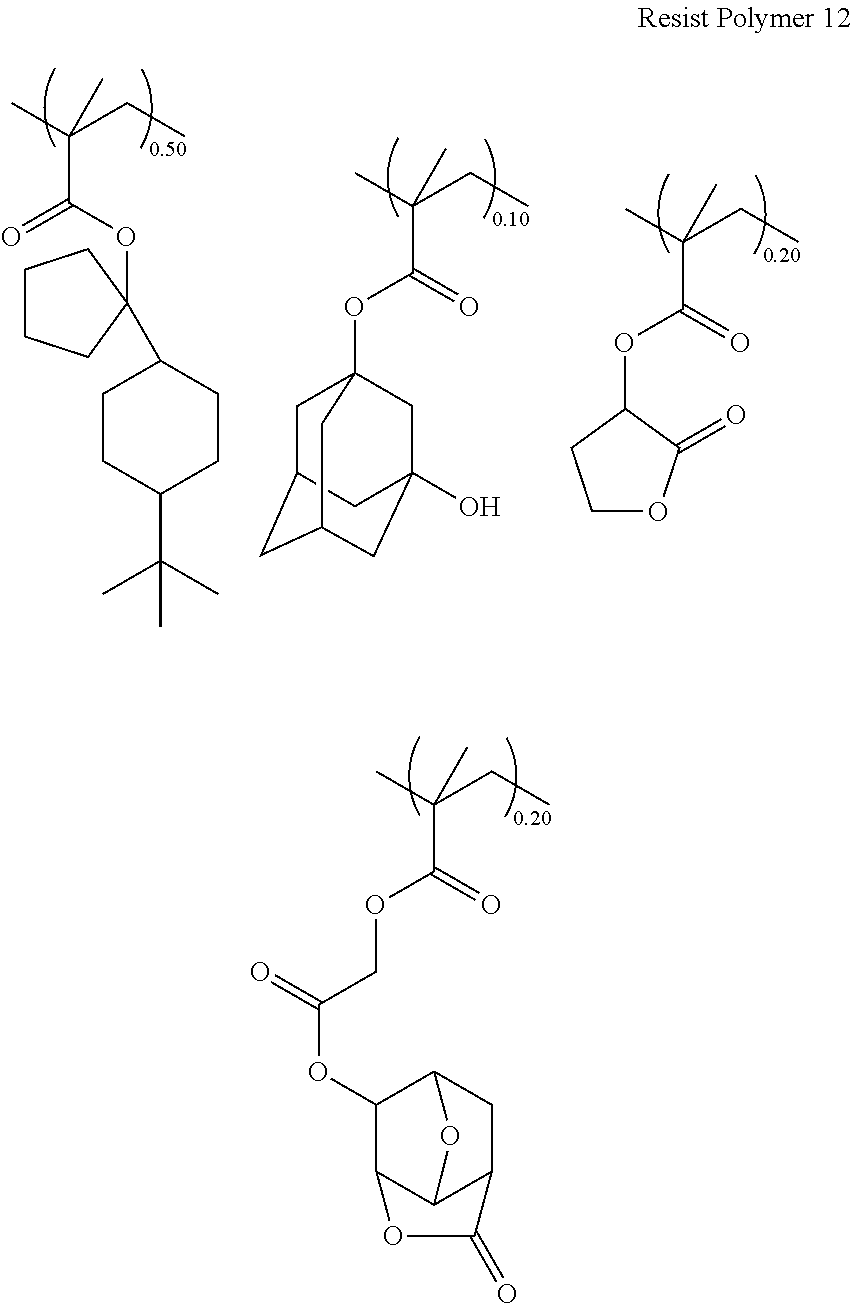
CC(CC)(C(OCC(OC1C2C3C(CC1O3)C(=O)O2)=O)=O)C.CC(CC)(C(OC1CCOC1=O)=O)C.CC(CC)(C(OC1(C2CCC(C(C)(C)C)CC2)CCCC1)=O)C.CC(CC)(C(OC12CC3CC(CC(O)(C1)C3)C2)=O)C
